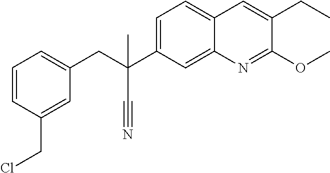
C1=C(C(CC2=CC=CC(CCl)=C2)(C#N)C)C=C2C(=C1)C=C(CC)C(OC)=N2
